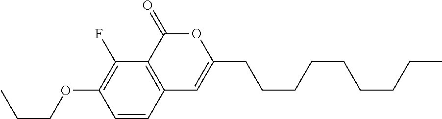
C1=CC2=C(C(F)=C1OCCC)C(=O)OC(CCCCCCCCC)=C2
